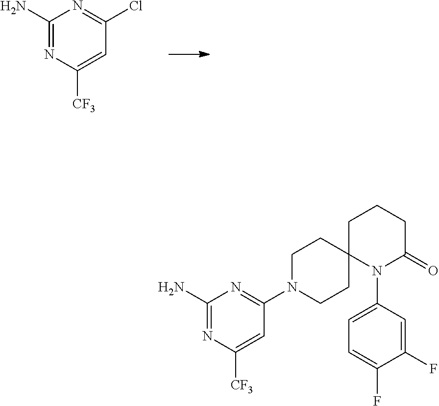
C1(N)=NC([CF3])=CC(Cl)=N1.C1(N)=NC([CF3])=CC(N2CCC3(CC2)N(C2=CC=C(F)C(F)=C2)C(=O)CCC3)=N1
